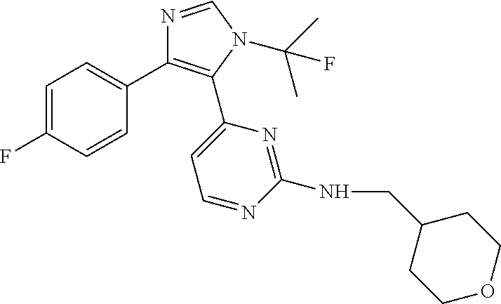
C1=C(F)C=CC(C2=C(C3=CC=NC(NCC4CCOCC4)=N3)N(C(C)(C)F)C=N2)=C1
